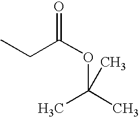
CCC(=O)OC(C)(C)C
